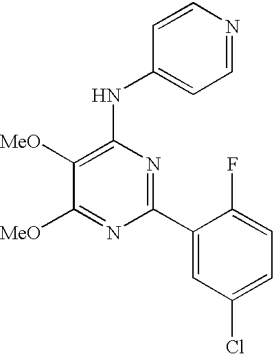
C1([MeO])=NC(C2=CC(Cl)=CC=C2F)=NC(NC2=CC=NC=C2)=C1[MeO]
